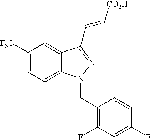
C1([F3C])=CC=C2C(=C1)C(C=C[CO2H])=NN2CC1=C(F)C=C(F)C=C1
